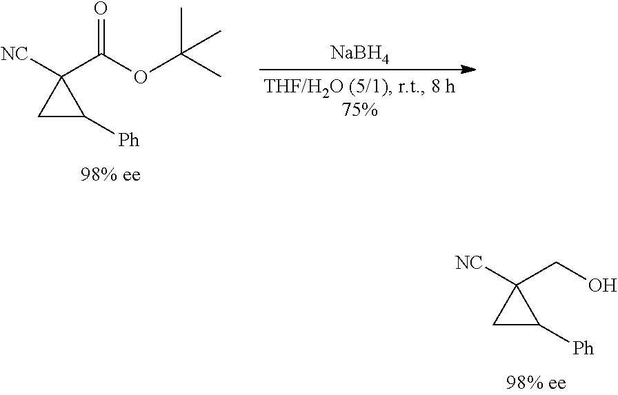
[NC]C1(C(OC(C)(C)C)=O)CC1[Ph].[NaBH4].[NC]C1(CO)CC1[Ph]
